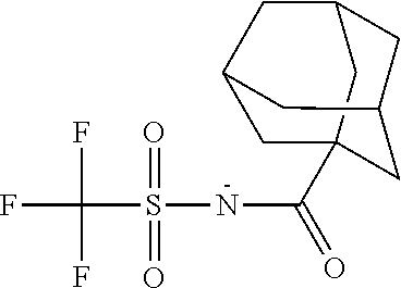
FC(S(NC(=O)C12CC3CC(CC(C1)C3)C2)(=O)=O)(F)F
